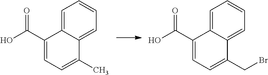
C1=C2C(=CC=C1)C(C)=CC=C2C(O)=O.C1=C2C(=CC=C1)C(CBr)=CC=C2C(O)=O
